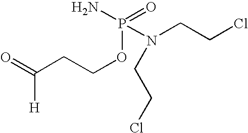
C(COP(N)(N(CCCl)CCCl)=O)C(=O)[H]
